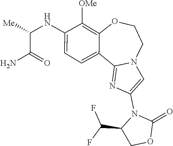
C1(=O)OCC(C(F)F)N1C1=CN2C(=N1)C1=CC=C(NC(C(N)=O)[Me])C([OMe])=C1OCC2
